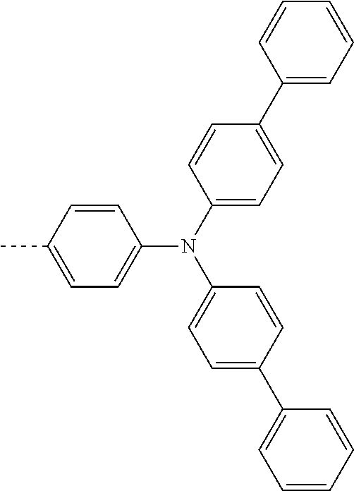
C1=C(C)C=CC(N(C2=CC=C(C3=CC=CC=C3)C=C2)C2=CC=C(C3=CC=CC=C3)C=C2)=C1
